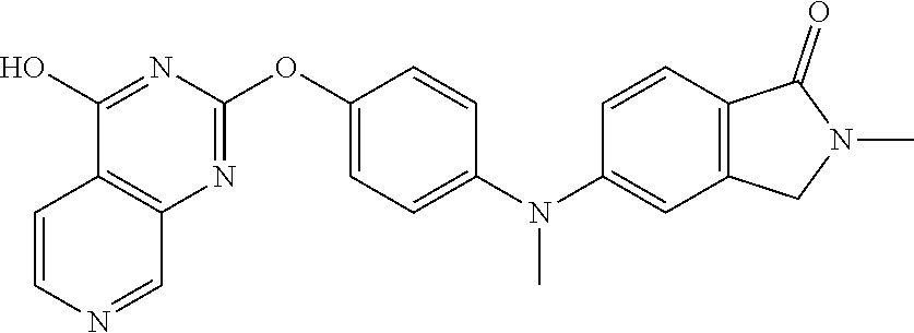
C12=C(N=C(OC3=CC=C(N(C4=CC5=C(C=C4)C(=O)N(C)C5)C)C=C3)N=C1O)C=NC=C2
